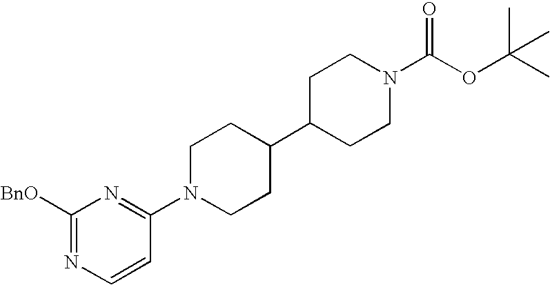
C1([BnO])=NC=CC(N2CCC(C3CCN(C(OC(C)(C)C)=O)CC3)CC2)=N1
